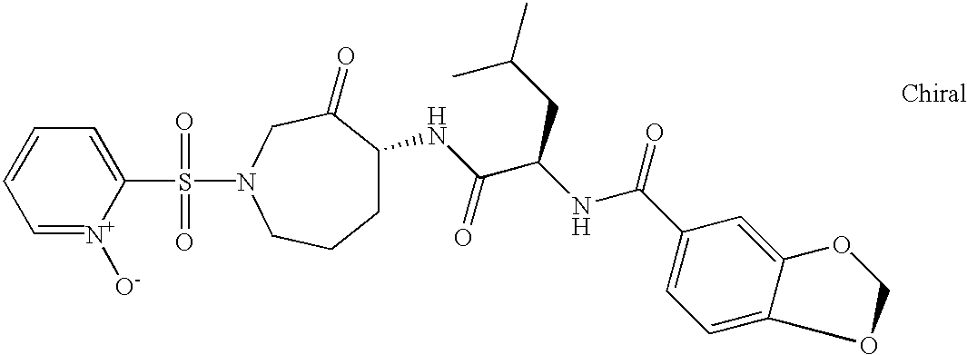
S(N1CC(=O)C(NC(C(NC(=O)C2=CC=C3C(=C2)OCO3)CC(C)C)=O)CCC1)(C1=CC=CC=[N+]1[O-])(=O)=O
